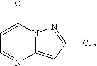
C1=C(Cl)N2C(=CC([CF3])=N2)N=C1
